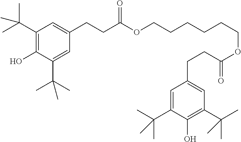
C1=C(C(C)(C)C)C(O)=C(C(C)(C)C)C=C1CCC(=O)OCCCCCCOC(CCC1=CC(C(C)(C)C)=C(O)C(C(C)(C)C)=C1)=O
